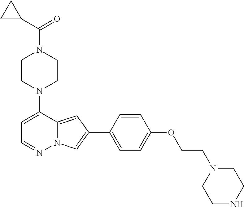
N1(C2=CC=NN3C2=CC(C2=CC=C(OCCN4CCNCC4)C=C2)=C3)CCN(C(C2CC2)=O)CC1
